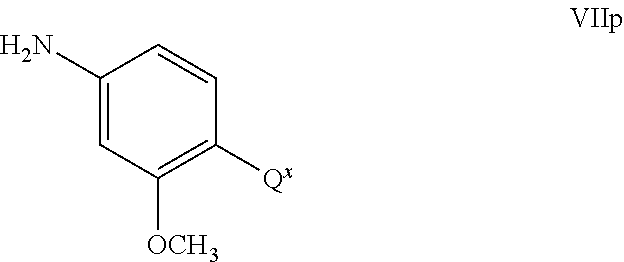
C1(N)=CC([OCH3])=C([Qx])C=C1
